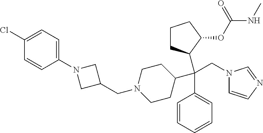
C1CC(C(C2=CC=CC=C2)(CN2C=CN=C2)C2CCCC2OC(NC)=O)CCN1CC1CN(C2=CC=C(Cl)C=C2)C1
